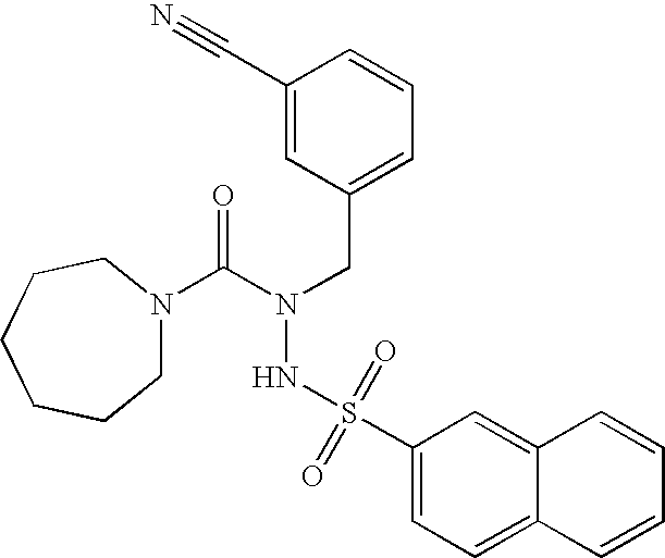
C1(C#N)=CC(CN(C(=O)N2CCCCCC2)NS(C2=CC=C3C(=C2)C=CC=C3)(=O)=O)=CC=C1
